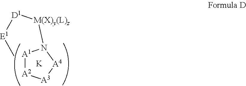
[E1](C)[D1][M(X)y(L)z]N1[A1][A2][A3][A4]1.[K]
